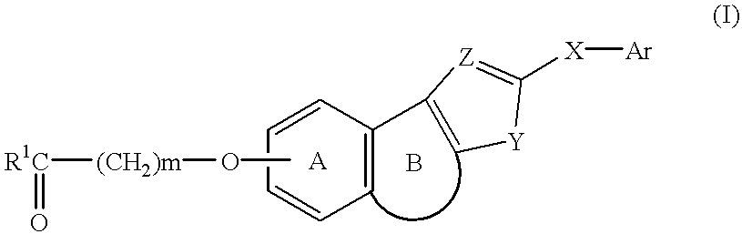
[R1C]([(CH2)m]OC)=O.C1=CC(C2=C[Y]C([X][Ar])=[Z]2)=CC=C1
